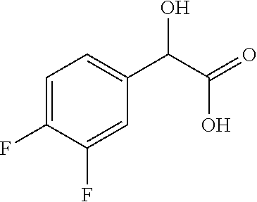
C1=C(F)C(F)=CC(C(C(=O)O)O)=C1
